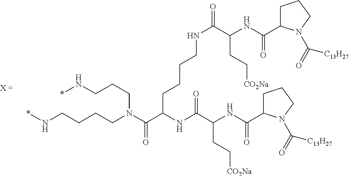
C(CCCN(C(C(NC(=O)C(NC(C1CCCN1C(=O)[C13H27])=O)CC[CO2Na])CCCCNC(=O)C(NC(C1CCCN1C(=O)[C13H27])=O)CC[CO2Na])=O)CCCN*)N*
